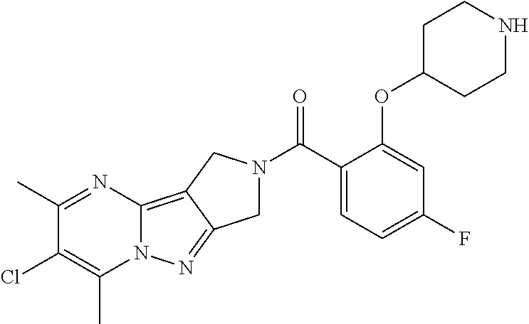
C1(C)=NC2=C3C(=NN2C(C)=C1Cl)CN(C(C1=CC=C(F)C=C1OC1CCNCC1)=O)C3
